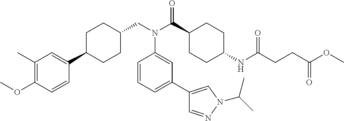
COC1=C(C)C=C(C2CCC(CN(C(C3CCC(NC(CCC(OC)=O)=O)CC3)=O)C3=CC(C4=CN(C(C)C)N=C4)=CC=C3)CC2)C=C1
